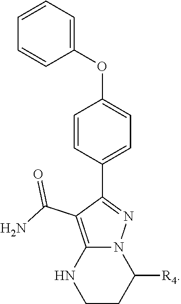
C1=CC=C(OC2=CC=C(C3=NN4C(=C3C(N)=O)NCCC4[R4])C=C2)C=C1
